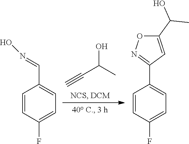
C#CC(O)C.C1=CC(F)=CC=C1C=NO.C1=CC(F)=CC=C1C1=NOC(C(C)O)=C1
